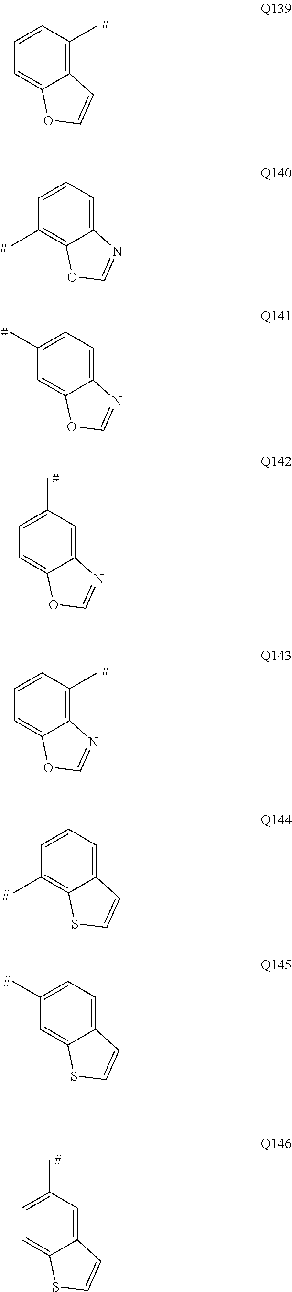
C1=CC(C)=C2C(=C1)OC=C2.C1=CC=C2C(=C1C)OC=N2.C1(C)=CC=C2C(=C1)OC=N2.C1=C(C)C=C2C(=C1)OC=N2.C1=CC(C)=C2C(=C1)OC=N2.C1=CC=C2C(=C1C)SC=C2.C1(C)=CC=C2C(=C1)SC=C2.C1=C(C)C=C2C(=C1)SC=C2
